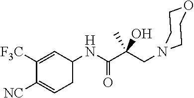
C(C(C(NC1C=C([F3C])C([NC])=CC1)=O)(O)C)N1CCOCC1
